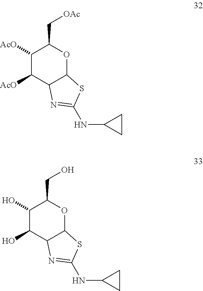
C1([AcO])C([AcO])C2C(OC1C[OAc])SC(NC1CC1)=N2.C1(O)C(O)C2C(OC1CO)SC(NC1CC1)=N2
